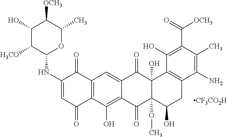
C1(NC2OC(C)C([OCH3])C(O)C2[H3CO])=CC(=O)C2=C(C1=O)C=C1C(=C2O)C(=O)C2(OC)C(O)(C1=O)C1=C(CC2O)C(N)=C(C)C(C(=O)[OCH3])=C1O.[CF3CO2H]
